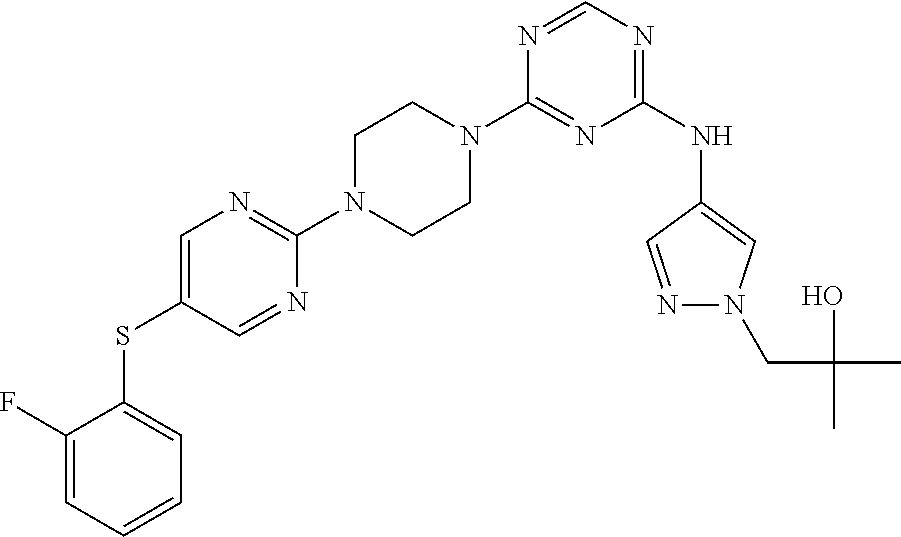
C1(N2CCN(C3=NC=C(SC4=CC=CC=C4F)C=N3)CC2)=NC(NC2=CN(CC(O)(C)C)N=C2)=NC=N1
